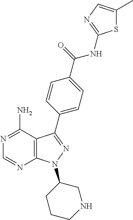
C1=NC2=C(C(N)=N1)C(C1=CC=C(C(=O)NC3=NC=C(C)S3)C=C1)=NN2C1CCCNC1
